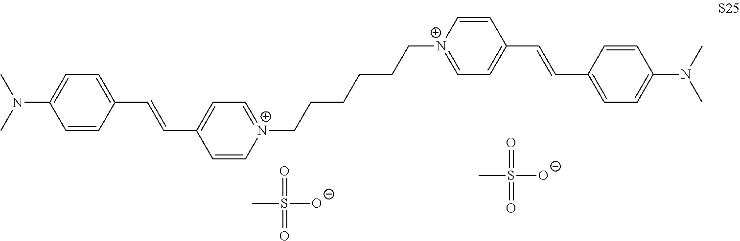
C1=CC(C=CC2=CC=[N+](CCCCCC[N+]3=CC=C(C=CC4=CC=C(N(C)C)C=C4)C=C3)C=C2)=CC=C1N(C)C.CS(=O)(=O)[O-].CS(=O)(=O)[O-]
